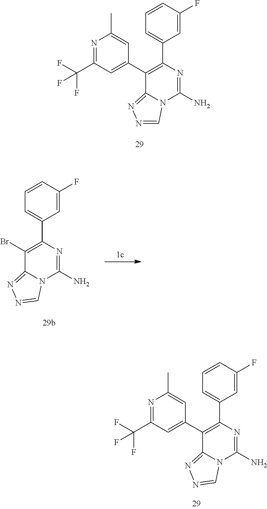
C1=C(C2=C(C3=CC(C(F)(F)F)=NC(C)=C3)C3=NN=CN3C(N)=N2)C=C(F)C=C1.C1=C(C2=C(C3=CC(C(F)(F)F)=NC(C)=C3)C3=NN=CN3C(N)=N2)C=C(F)C=C1.C1=C(C2=C(Br)C3=NN=CN3C(N)=N2)C=C(F)C=C1
